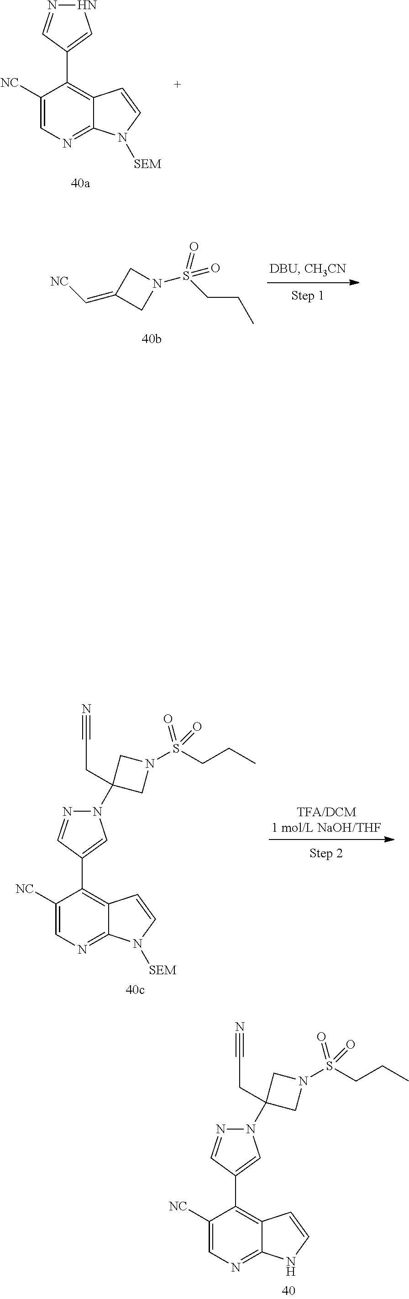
C1=C([NC])C(C2=CNN=C2)=C2C(=N1)N([SEM])C=C2.C1(=C[NC])CN(S(CCC)(=O)=O)C1.C1=C([NC])C(C2=CN(C3(CC#N)CN(S(=O)(=O)CCC)C3)N=C2)=C2C(=N1)N([SEM])C=C2.C1=C([NC])C(C2=CN(C3(CC#N)CN(S(=O)(=O)CCC)C3)N=C2)=C2C(=N1)NC=C2
